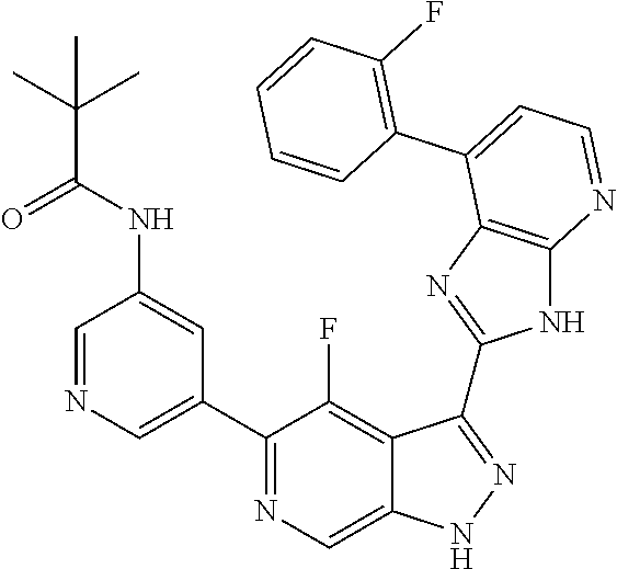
C1=NC=C(C2=NC=C3C(=C2F)C(C2=NC4=C(N2)N=CC=C4C2=C(F)C=CC=C2)=NN3)C=C1NC(=O)C(C)(C)C
